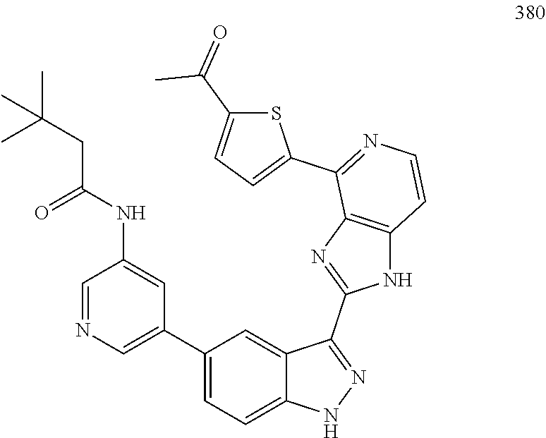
C1=NC=C(C2=CC=C3C(=C2)C(C2=NC4=C(N2)C=CN=C4C2=CC=C(C(=O)C)S2)=NN3)C=C1NC(=O)CC(C)(C)C
